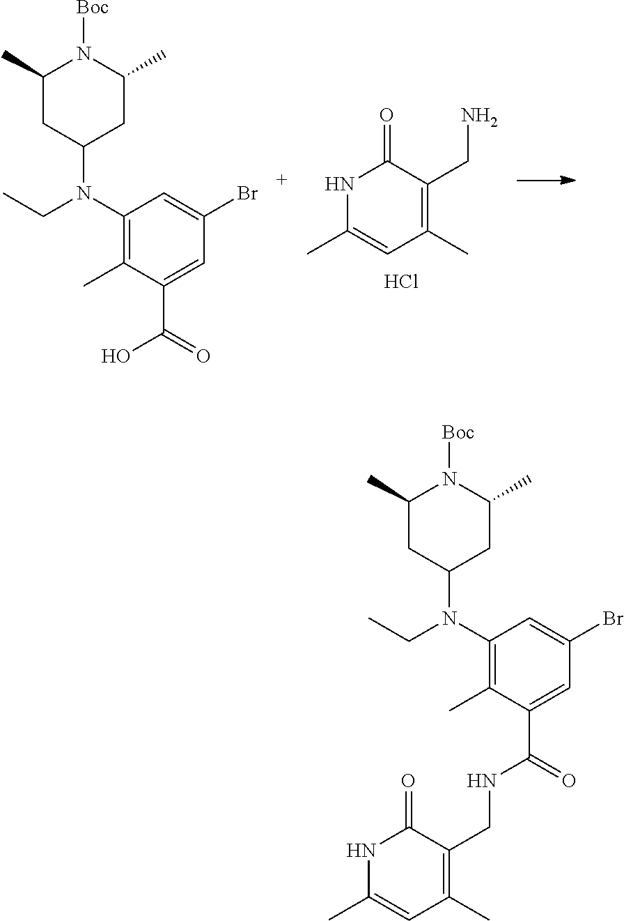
C1(C)=CC(C)=C(CN)C(=O)N1.Cl.C1(C)CC(N(C2=C(C)C(C(O)=O)=CC(Br)=C2)CC)CC(C)N1[Boc].C1(C)CC(N(C2=C(C)C(C(NCC3=C(C)C=C(C)NC3=O)=O)=CC(Br)=C2)CC)CC(C)N1[Boc]
